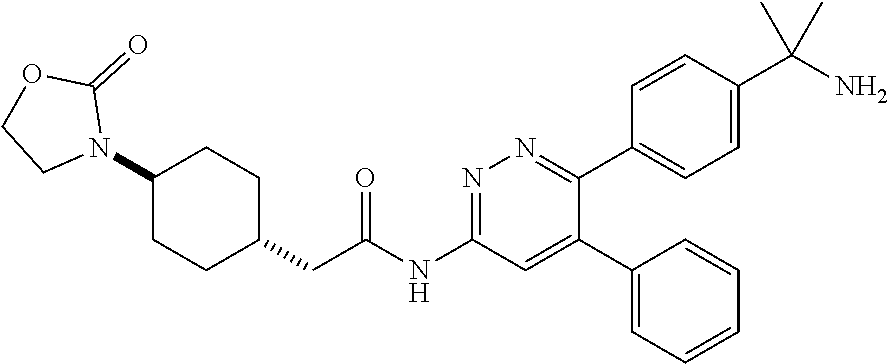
C1(C2=CC(NC(CC3CCC(N4C(=O)OCC4)CC3)=O)=NN=C2C2=CC=C(C(N)(C)C)C=C2)=CC=CC=C1
